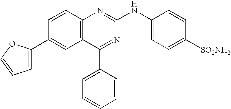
C12=C(C=CC(C3=CC=CO3)=C1)N=C(NC1=CC=C([SO2NH2])C=C1)N=C2C1=CC=CC=C1
